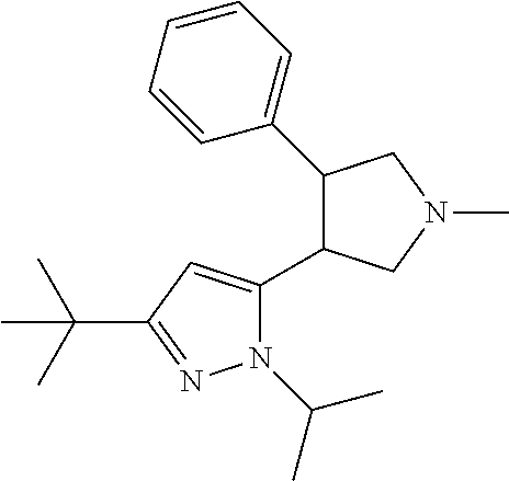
N1(C(C)C)C(C2C(C3=CC=CC=C3)CN(C)C2)=CC(C(C)(C)C)=N1
